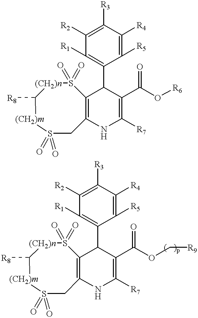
C1([R2])=C([R3])C([R4])=C([R5])C(C2C3=C(NC([R7])=C2C(O[R6])=O)CS(=O)(=O)[(CH2)m]C([R8])[(CH2)n]S3(=O)=O)=C1[R1].C1([R2])=C([R3])C([R4])=C([R5])C(C2C3=C(NC([R7])=C2C(OC[R9])=O)CS(=O)(=O)[(CH2)m]C([R8])[(CH2)n]S3(=O)=O)=C1[R1]
